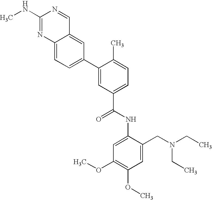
C1(NC)=NC2=CC=C(C3=CC(C(NC4=CC(OC)=C(OC)C=C4CN(CC)CC)=O)=CC=C3C)C=C2C=N1
